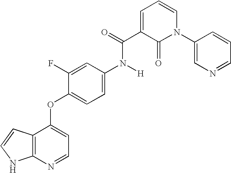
C1=C(C(=O)N([H])C2=CC=C(OC3=CC=NC4=C3C=CN4)C(F)=C2)C(=O)N(C2=CN=CC=C2)C=C1
